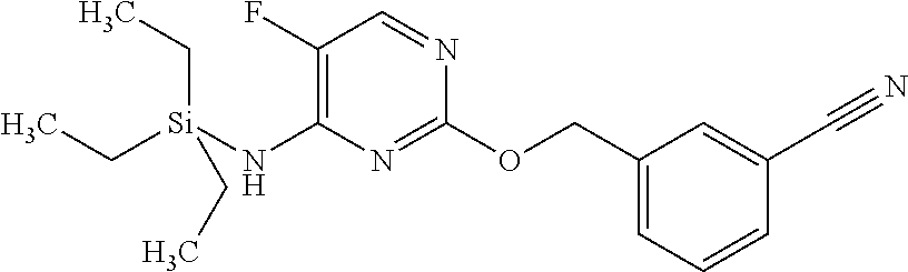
C1(F)=C(N[Si](CC)(CC)CC)N=C(OCC2=CC=CC(C#N)=C2)N=C1
